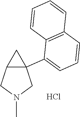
C12C(C3=CC=CC4=C3C=CC=C4)(CN(C)C1)C2.Cl
